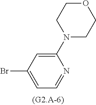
BrC1=CC=NC(N2CCOCC2)=C1
